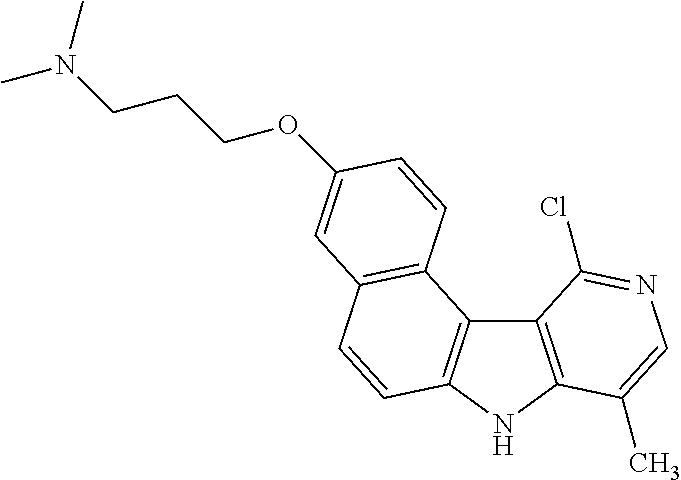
C12=C(NC3=C1C1=C(C=C3)C=C(OCCCN(C)C)C=C1)C(C)=CN=C2Cl
